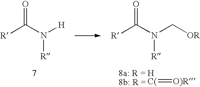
O=C(N([H])[R])[R].O=C(N(C[OR])[R])[R].[ C(]=[O)R]
